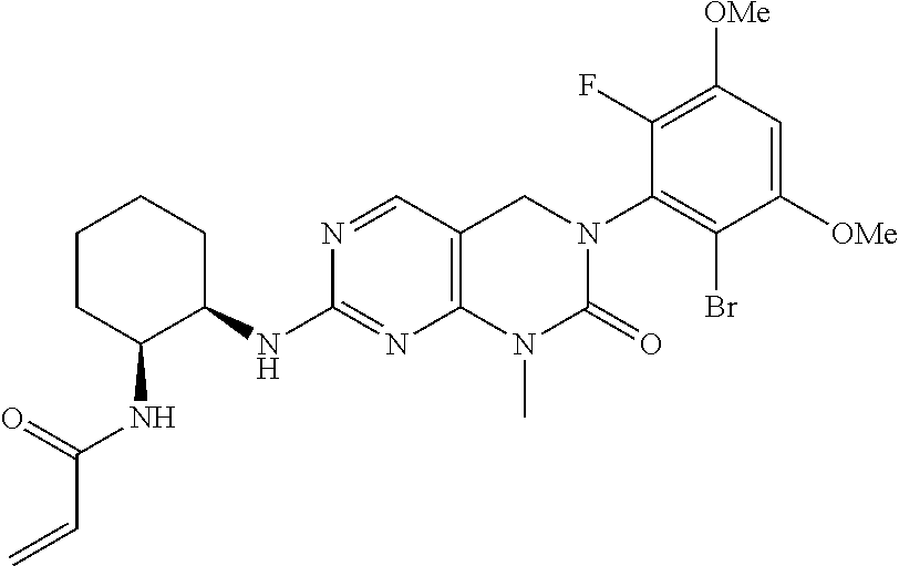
N(C1=NC2=C(C=N1)CN(C1=C(Br)C([OMe])=CC([OMe])=C1F)C(=O)N2C)C1CCCCC1NC(C=C)=O
